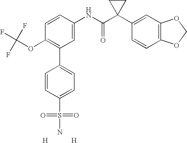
C1=CC(NC(C2(C3=CC4=C(C=C3)OCO4)CC2)=O)=CC(C2=CC=C(S(=O)(=O)N)C=C2)=C1OC(F)(F)F.[H].[H]
